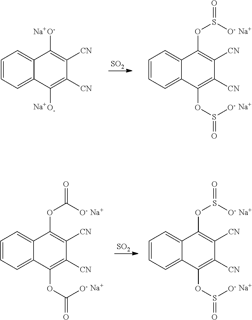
C1=CC=C2C(=C1)C([O-])=C([CN])C([CN])=C2[O-].[Na].[Na].C1=CC=C2C(=C1)C(OS(=O)[O-])=C([CN])C([CN])=C2OS(=O)[O-].[Na].[Na].[SO2].C1=CC=C2C(=C1)C(OC(=O)[O-])=C([CN])C([CN])=C2OC(=O)[O-].[Na].[Na].[SO2].C1=CC=C2C(=C1)C(OS(=O)[O-])=C([CN])C([CN])=C2OS(=O)[O-].[Na].[Na]
